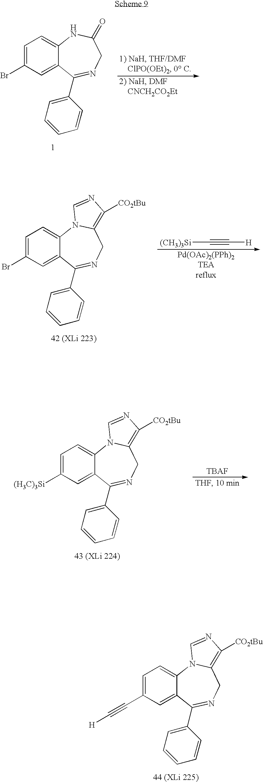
C12=CC=C(C#C[H])C=C1C(C1=CC=CC=C1)=NCC1=C([CO2tBu])N=CN21.C12=CC=C(Br)C=C1C(C1=CC=CC=C1)=NCC(=O)N2.C12=CC=C(Br)C=C1C(C1=CC=CC=C1)=NCC1=C([CO2tBu])N=CN21.[(CH3)3Si]C#C[H].C12=CC=C([(H3C)3Si])C=C1C(C1=CC=CC=C1)=NCC1=C([CO2tBu])N=CN21
